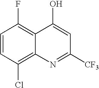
C1=CC(Cl)=C2C(=C1F)C(O)=CC([CF3])=N2
